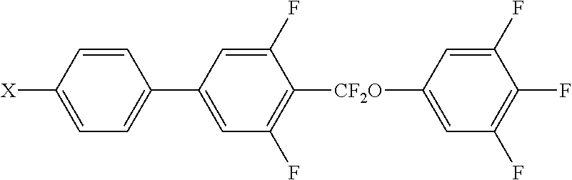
[X]C1=CC=C(C2=CC(F)=C([CF2O]C3=CC(F)=C(F)C(F)=C3)C(F)=C2)C=C1
